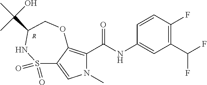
C1=CC(F)=C(C(F)F)C=C1NC(C1=C2C(=CN1C)S(=O)(=O)NC(C(O)(C)C)CO2)=O.[R]
